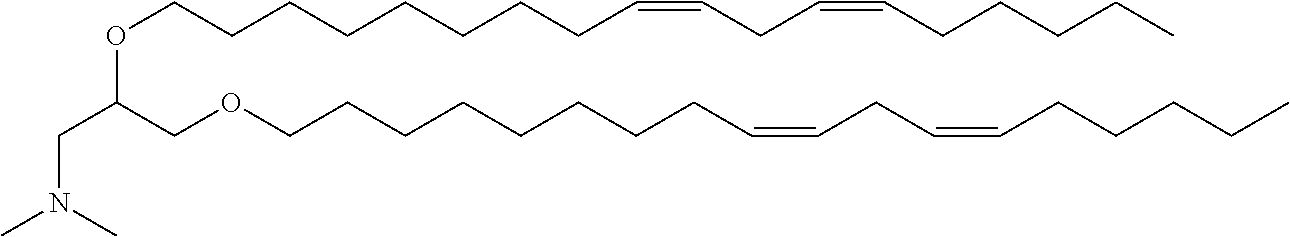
O(C(COCCCCCCCCC=CCC=CCCCCC)CN(C)C)CCCCCCCCC=CCC=CCCCCC
